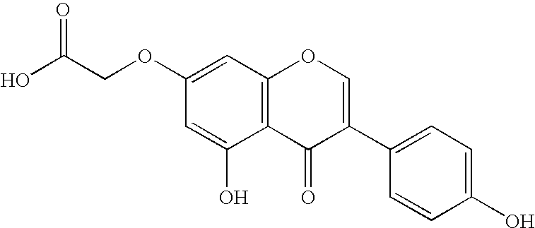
C12=C(C=C(OCC(=O)O)C=C1O)OC=C(C1=CC=C(O)C=C1)C2=O
